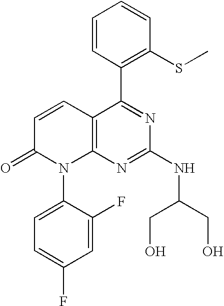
C1=CC(C2=NC(NC(CO)CO)=NC3=C2C=CC(=O)N3C2=CC=C(F)C=C2F)=C(SC)C=C1
